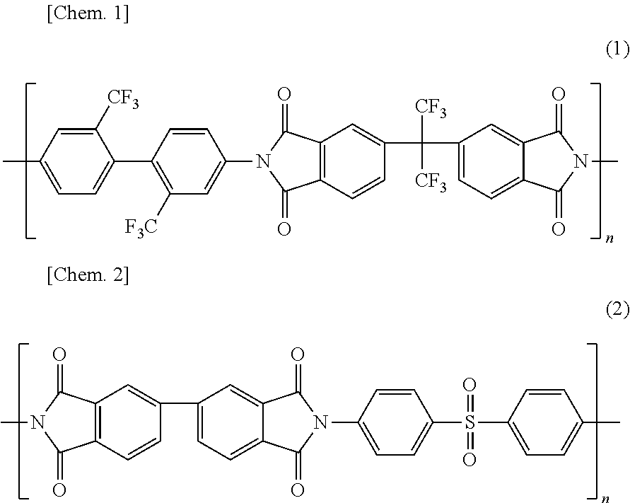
C1(C2=C([F3C])C=C(N3C(=O)C4=C(C3=O)C=C(C([CF3])([CF3])C3=CC=C5C(=C3)C(=O)N(C)C5=O)C=C4)C=C2)=CC=C(C)C=C1[CF3].C12=C(C=CC(C3=CC=C4C(=C3)C(=O)N(C3=CC=C(S(C5=CC=C(C)C=C5)(=O)=O)C=C3)C4=O)=C1)C(=O)N(C)C2=O
